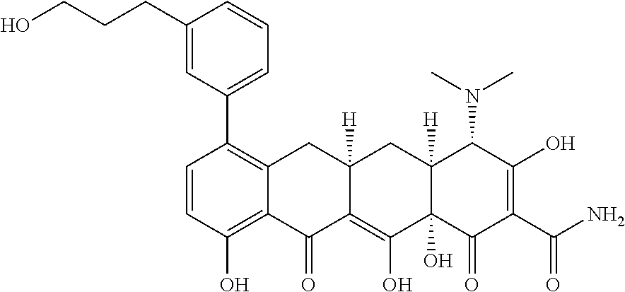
C1=CC(O)=C2C(=C1C1=CC=CC(CCCO)=C1)CC1([H])C(=C(O)C3(O)C([H])(C1)C(N(C)C)C(O)=C(C(=O)N)C3=O)C2=O
